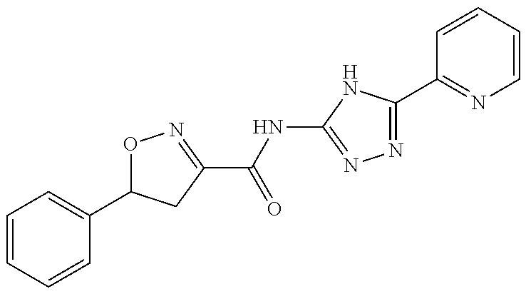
C1=CC=CC(C2ON=C(C(NC3=NN=C(C4=NC=CC=C4)N3)=O)C2)=C1
